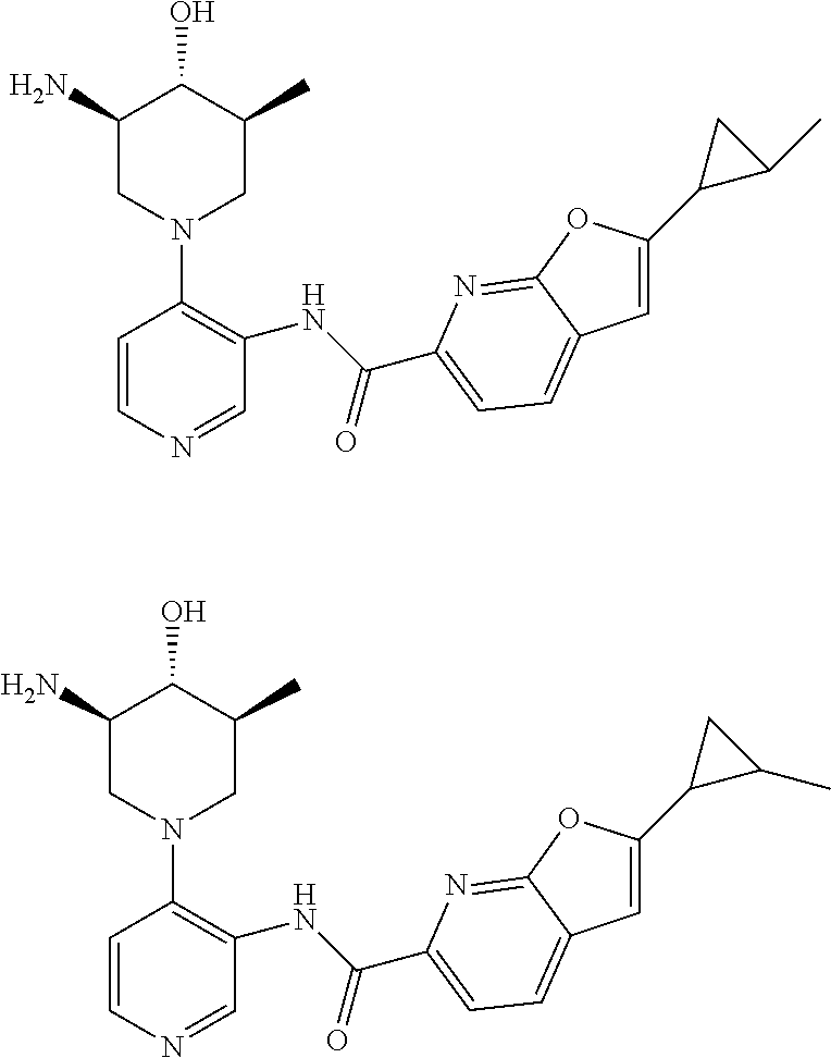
C1=CN=CC(NC(C2=CC=C3C(=N2)OC(C2C(C)C2)=C3)=O)=C1N1CC(C)C(O)C(N)C1.C1=CN=CC(NC(C2=CC=C3C(=N2)OC(C2C(C)C2)=C3)=O)=C1N1CC(C)C(O)C(N)C1
